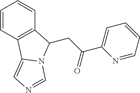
C1=CC2=C(C=C1)C(CC(C1=CC=CC=N1)=O)N1C2=CN=C1
